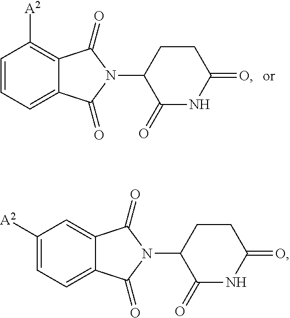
N1(C2C(=O)NC(=O)CC2)C(=O)C2=C([A2])C=CC=C2C1=O.N1(C2C(=O)NC(=O)CC2)C(=O)C2=CC([A2])=CC=C2C1=O
